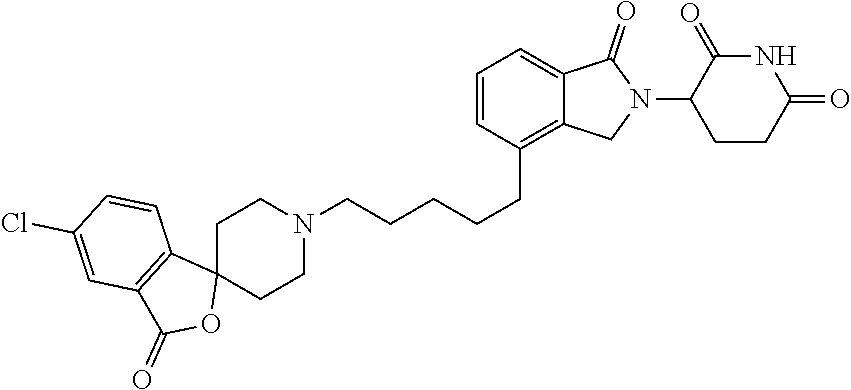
C1C2(CCN(CCCCCC3=C4C(=CC=C3)C(=O)N(C3CCC(=O)NC3=O)C4)C1)C1=C(C(=O)O2)C=C(Cl)C=C1
